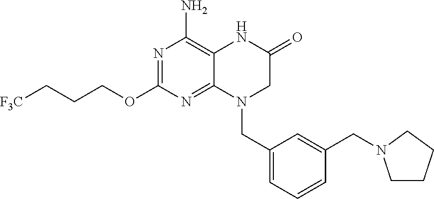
C(CCOC1=NC(N)=C2C(=N1)N(CC1=CC=CC(CN3CCCC3)=C1)CC(=O)N2)[F3C]
